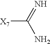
[X7]C(=N)N
